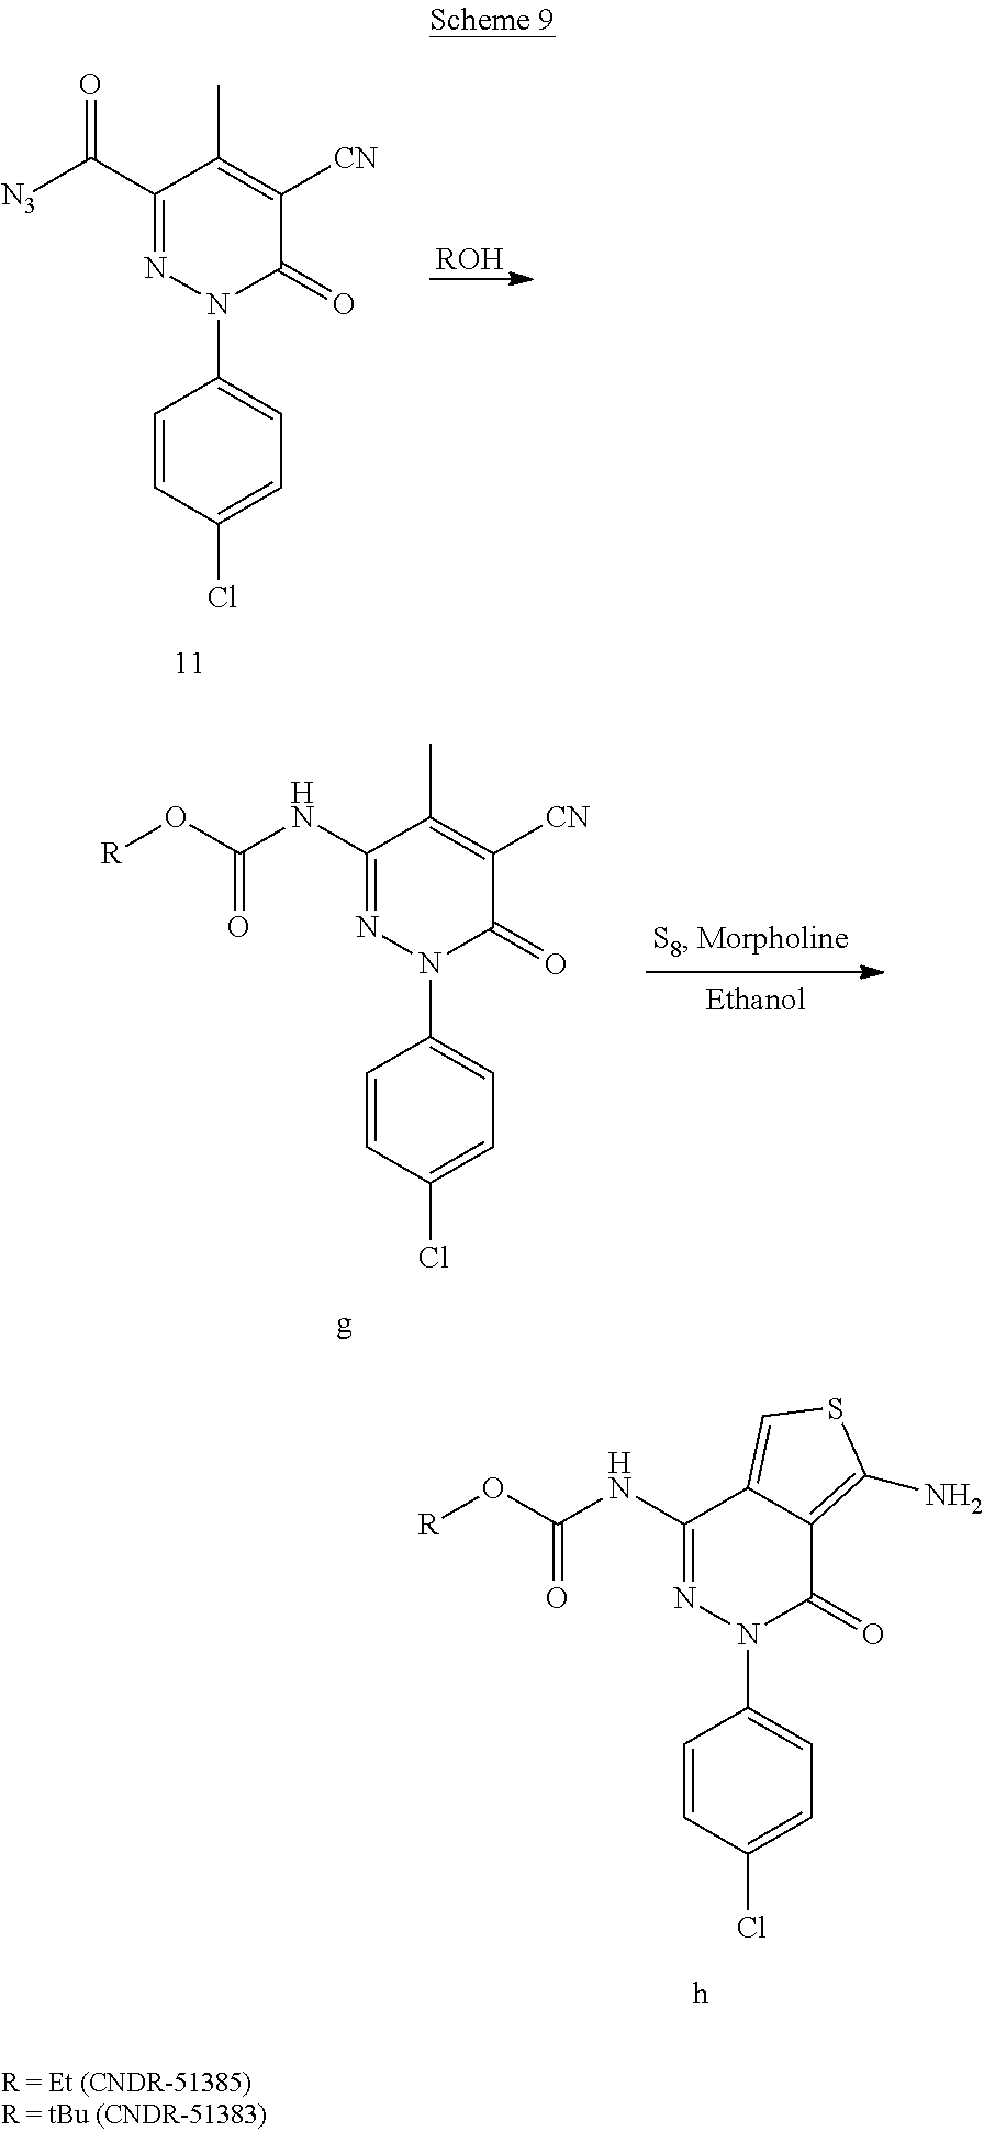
C1=C(Cl)C=CC(N2C(=O)C([CN])=C(C)C(C([N3])=O)=N2)=C1.[ROH].C1=C(Cl)C=CC(N2C(=O)C([CN])=C(C)C(NC(O[R])=O)=N2)=C1.C1=C(Cl)C=CC(N2C(=O)C3=C(N)SC=C3C(NC(O[R])=O)=N2)=C1
